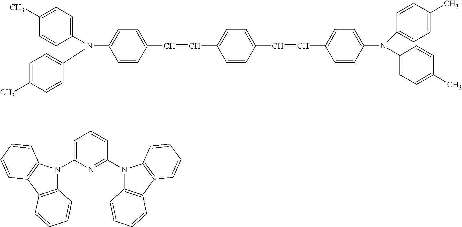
C1=C(C=CC2=CC=C(C=CC3=CC=C(N(C4=CC=C(C)C=C4)C4=CC=C(C)C=C4)C=C3)C=C2)C=CC(N(C2=CC=C(C)C=C2)C2=CC=C(C)C=C2)=C1.C1=C(N2C3=C(C4=C2C=CC=C4)C=CC=C3)N=C(N2C3=C(C4=C2C=CC=C4)C=CC=C3)C=C1
